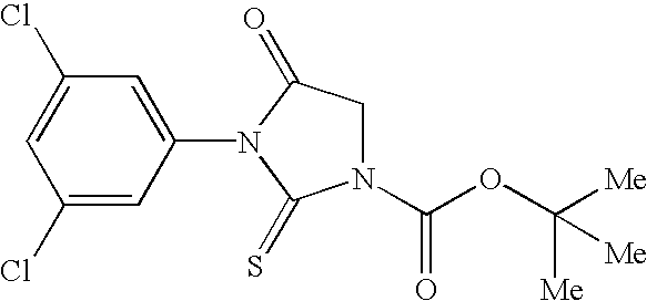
C1(Cl)=CC(N2C(=S)N(C(OC([Me])([Me])[Me])=O)CC2=O)=CC(Cl)=C1
